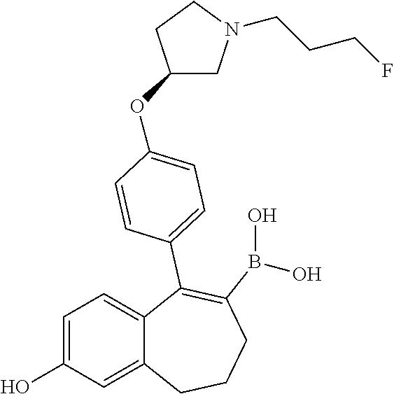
C1=C(O)C=C2C(=C1)C(C1=CC=C(OC3CN(CCCF)CC3)C=C1)=C(B(O)O)CCC2
